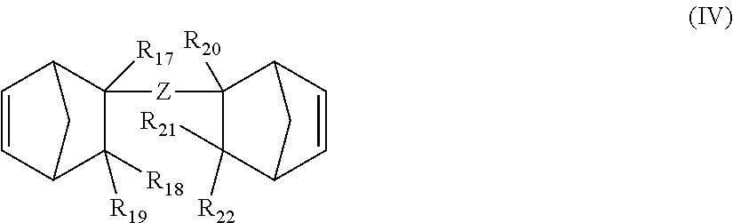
C1=CC2C([Z]C3([R20])C([R22])([R21])C4C=CC3C4)([R17])C([R18])([R19])C1C2
